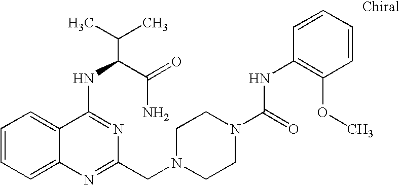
C1=CC=C2C(=C1)C(NC(C(N)=O)C(C)C)=NC(CN1CCN(C(=O)NC3=C(OC)C=CC=C3)CC1)=N2
